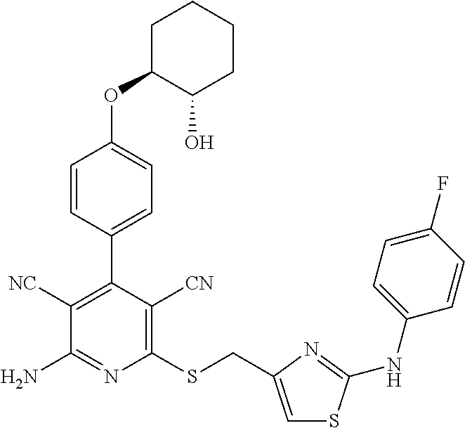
C1(SCC2=CSC(NC3=CC=C(F)C=C3)=N2)=C([CN])C(C2=CC=C(OC3C(O)CCCC3)C=C2)=C([NC])C(N)=N1
